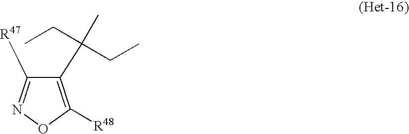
C1(C(C)(CC)CC)=C([R48])ON=C1[R47]
